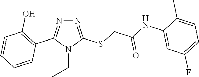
N1=C(SCC(NC2=CC(F)=CC=C2C)=O)N(CC)C(C2=C(O)C=CC=C2)=N1
